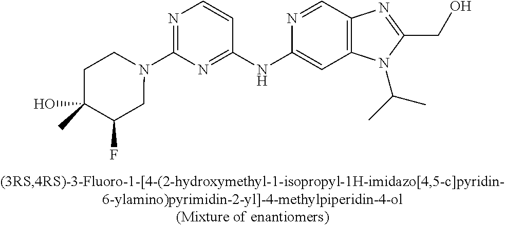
C(C1=NC2=C(N1C(C)C)C=C(NC1=NC(N3CCC(C)(O)C(F)C3)=NC=C1)N=C2)O
